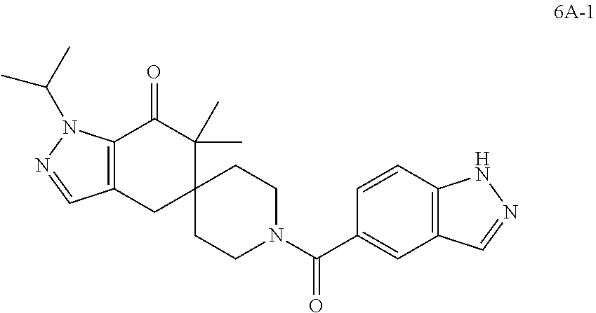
C12=C(C=CC(C(N3CCC4(CC3)C(C)(C)C(=O)C3=C(C4)C=NN3C(C)C)=O)=C1)NN=C2
